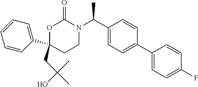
C1(C2(CC(C)(C)O)CCN(C(C3=CC=C(C4=CC=C(F)C=C4)C=C3)C)C(=O)O2)=CC=CC=C1
